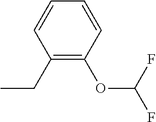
C1(CC)=C(OC(F)F)C=CC=C1
